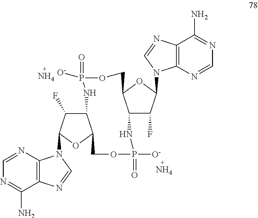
C12C(F)C(N3C4=C(C(N)=NC=N4)N=C3)OC1COP(=O)([O-])NC1C(F)C(N3C4=C(C(N)=NC=N4)N=C3)OC1COP(=O)([O-])N2.N.N
